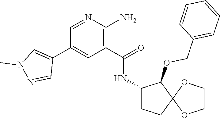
C(OC1C(NC(C2=C(N)N=CC(C3=CN(C)N=C3)=C2)=O)CCC12OCCO2)C1=CC=CC=C1
